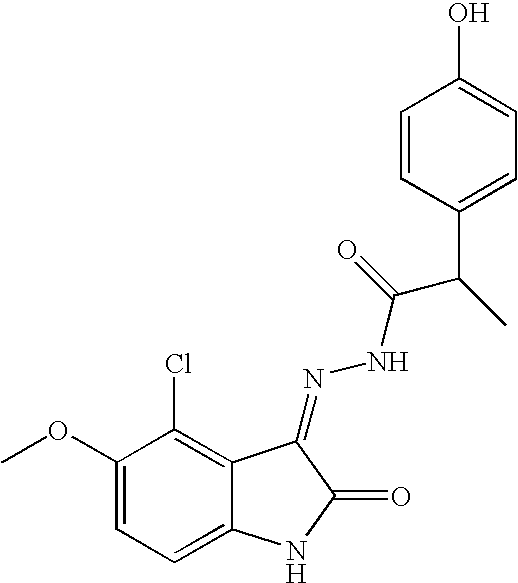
C1(OC)=CC=C2C(=C1Cl)C(=NNC(C(C)C1=CC=C(O)C=C1)=O)C(=O)N2
